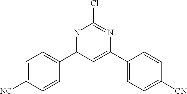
C1([NC])=CC=C(C2=NC(Cl)=NC(C3=CC=C([CN])C=C3)=C2)C=C1
